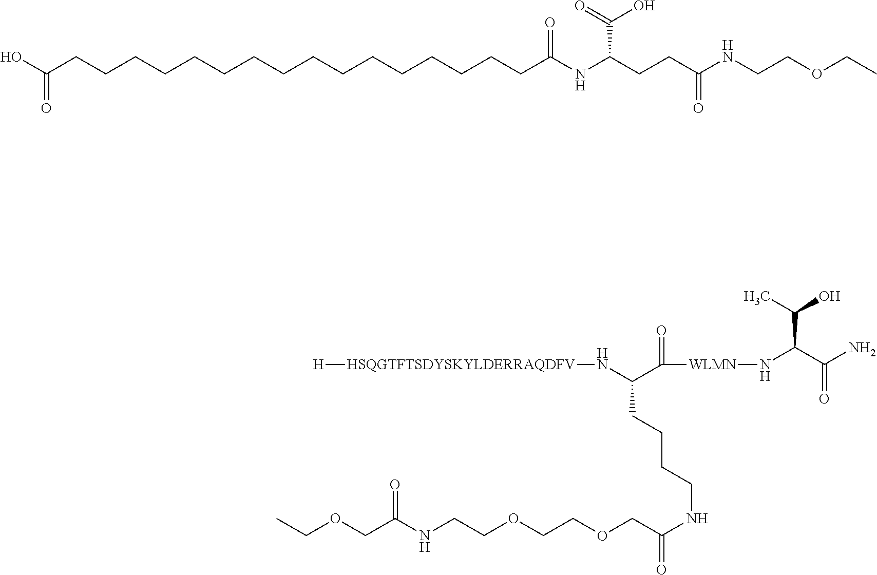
OC(CCCCCCCCCCCCCCCCC(NC(CCC(NCCOCC)=O)C(=O)O)=O)=O.C(=O)([WLMN]NC(C(=O)N)C(O)C)C(N[HSQGTFTSDYSKYLDERRAQDFV][H])CCCCNC(COCCOCCNC(COCC)=O)=O
